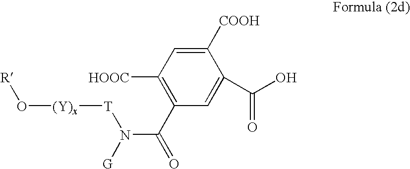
C1([COOH])=CC([HOOC])=C(C(=O)N([G])[T][(Y)x]O[R])C=C1C(O)=O
